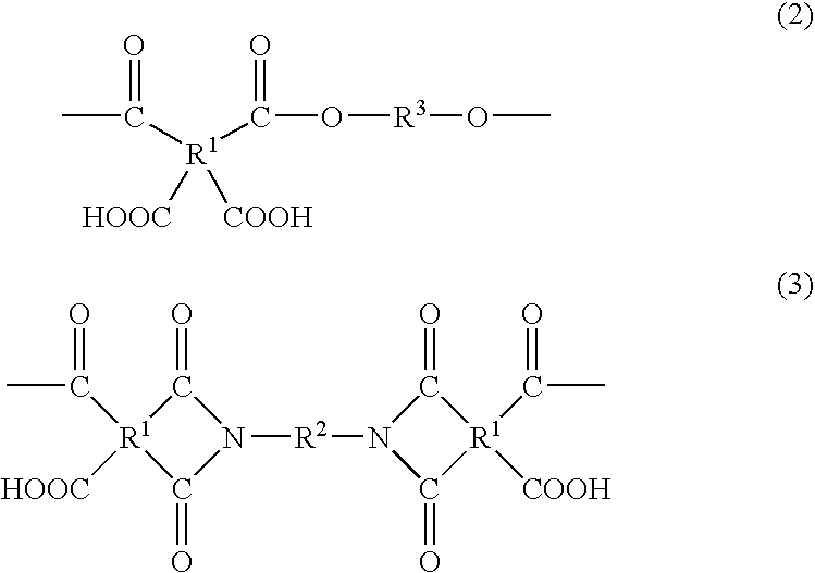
CC(=O)[R1](C(O[R3]OC)=O)([HOOC])[COOH].CC([R1]1([HOOC])C(=O)N([R2]N2C(=O)[R1](C(C)=O)([COOH])C2=O)C1=O)=O
